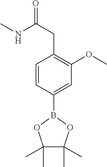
COC1=C(CC(NC)=O)C=CC(B2OC(C)(C)C(C)(C)O2)=C1
